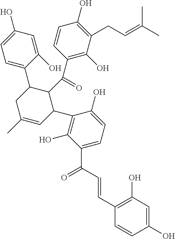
C1=C(C2C(C(C3=C(O)C(CC=C(C)C)=C(O)C=C3)=O)C(C3=C(O)C(C(=O)C=CC4=C(O)C=C(O)C=C4)=CC=C3O)C=C(C)C2)C(O)=CC(O)=C1
